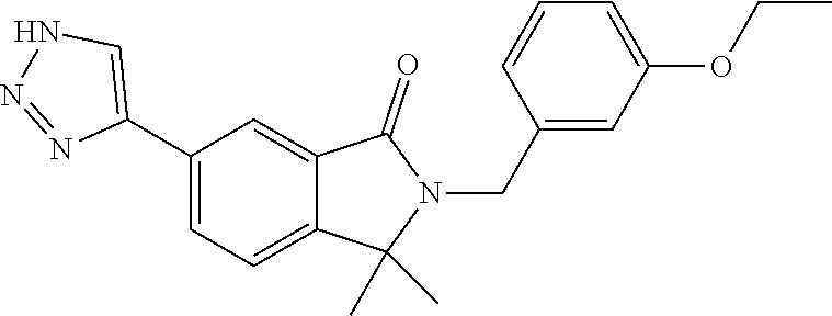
N1=NC(C2=CC=C3C(=C2)C(=O)N(CC2=CC(OCC)=CC=C2)C3(C)C)=CN1
